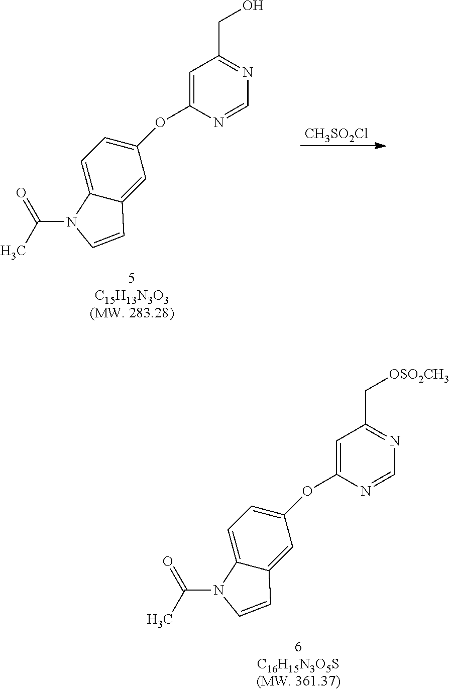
C1=C(OC2=CC=C3C(=C2)C=CN3C(C)=O)N=CN=C1CO.[CH3SO2Cl].C1=C(OC2=CC=C3C(=C2)C=CN3C(C)=O)N=CN=C1C[OSO2CH3]
